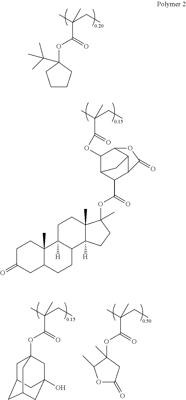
O(C(C(C)(CC)C)=O)C1(C(C)(C)C)CCCC1.C1C(=O)CC2C(C)(C1)C1([H])C(CC2)C2([H])C(C)(CC1)C(OC(C1C3C4C(C(OC(C(C)(CC)C)=O)C1C4)OC3=O)=O)(C)CC2.O(C(C(C)(CC)C)=O)C12CC3CC(CC(O)(C1)C3)C2.O(C(C(C)(CC)C)=O)C1(C)CC(=O)OC1C
